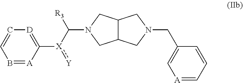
C12C(CN(C([R3])[X](C3=[D]C=CB=[A]3):[Y])C1)CN(CC1=C[A]=CC=C1)C2
